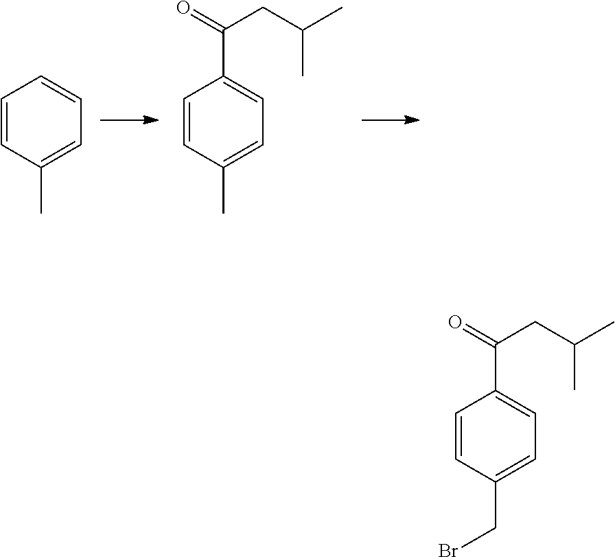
C1=CC(C)=CC=C1.C1=CC(C)=CC=C1C(=O)CC(C)C.C1=CC(CBr)=CC=C1C(=O)CC(C)C
